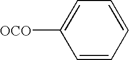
[OCO]C1=CC=CC=C1
